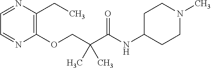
C1=NC(CC)=C(OCC(C(NC2CCN(C)CC2)=O)(C)C)N=C1
